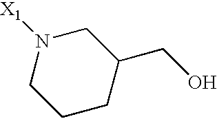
C1CC(CO)CN([X1])C1
